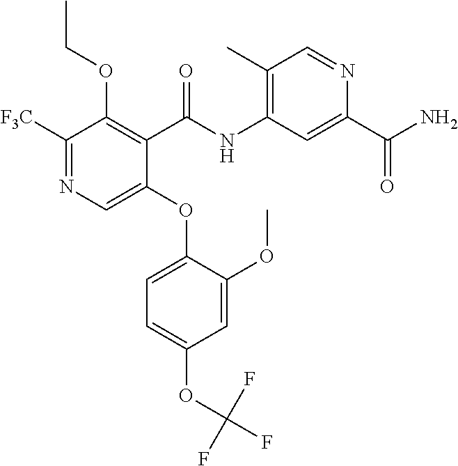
C1([F3C])=NC=C(OC2=CC=C(OC(F)(F)F)C=C2OC)C(C(NC2=C(C)C=NC(C(N)=O)=C2)=O)=C1OCC
